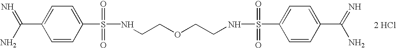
C1=CC(S(=O)(=O)NCCOCCNS(=O)(=O)C2=CC=C(C(=N)N)C=C2)=CC=C1C(N)=N.[2 HCl]
